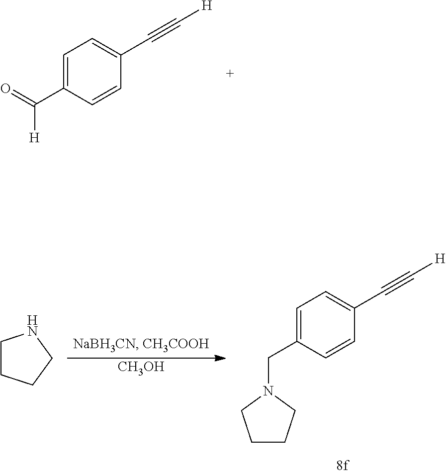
C1=C(C(=O)[H])C=CC(C#C[H])=C1.[CH3OH].C1CCN(CC2=CC=C(C#C[H])C=C2)C1.C1CCCN1
